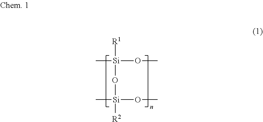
C[Si](OC)([R1])O[Si]([R2])(OC)C
